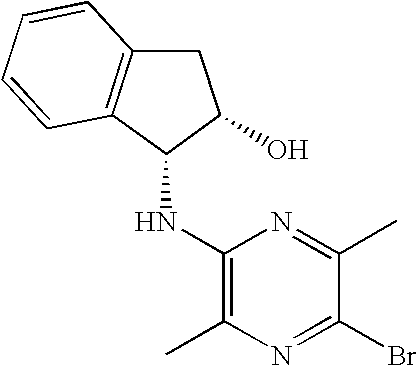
C1C2=C(C(NC3=C(C)N=C(Br)C(C)=N3)C1O)C=CC=C2
